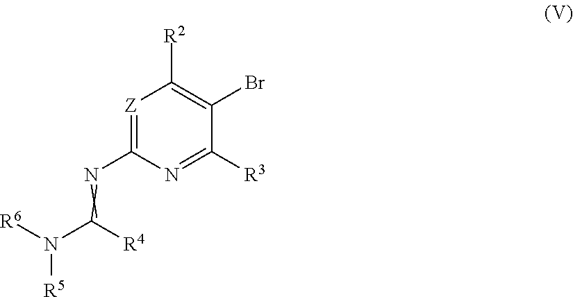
[Z]1=C(N=C(N([R5])[R6])[R4])N=C([R3])C(Br)=C1[R2]
